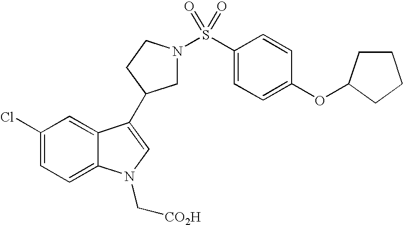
C1(Cl)=CC=C2C(=C1)C(C1CN(S(C3=CC=C(OC4CCCC4)C=C3)(=O)=O)CC1)=CN2C[CO2H]
